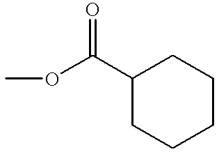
C(OC)(C1CCCCC1)=O
